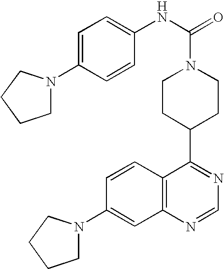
C1=CC2=C(C=C1N1CCCC1)N=CN=C2C1CCN(C(NC2=CC=C(N3CCCC3)C=C2)=O)CC1
